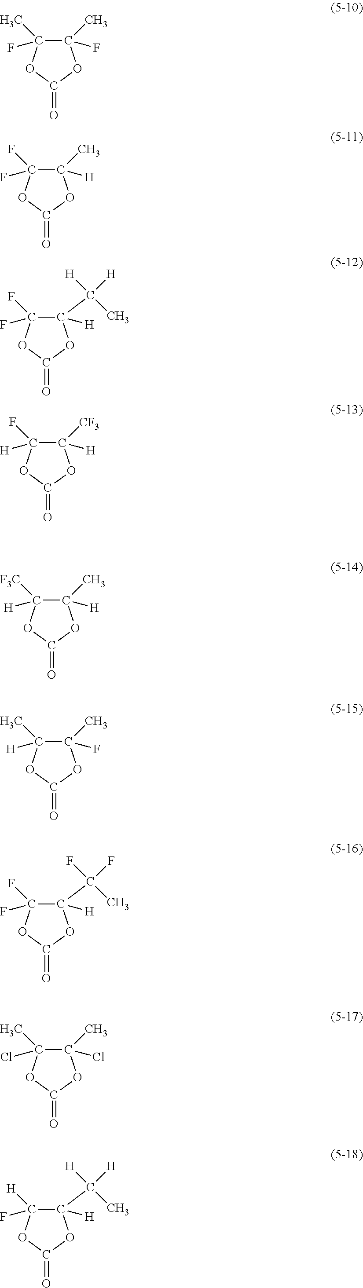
C1(C)(F)C(F)(C)OC(=O)O1.C1(C)([H])C(F)(F)OC(=O)O1.C1(C([H])([H])C)([H])C(F)(F)OC(=O)O1.C1([CF3])([H])C([H])(F)OC(=O)O1.C1(C)([H])C([H])([F3C])OC(=O)O1.C1(C)(F)C([H])(C)OC(=O)O1.C1(C)(Cl)C(Cl)(C)OC(=O)O1.C1(C(F)(F)C)([H])C(F)(F)OC(=O)O1.C1(C([H])([H])C)([H])C(F)([H])OC(=O)O1
